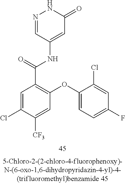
N1=CC(NC(=O)C2=C(OC3=CC=C(F)C=C3Cl)C=C([CF3])C(Cl)=C2)=CC(=O)N1
